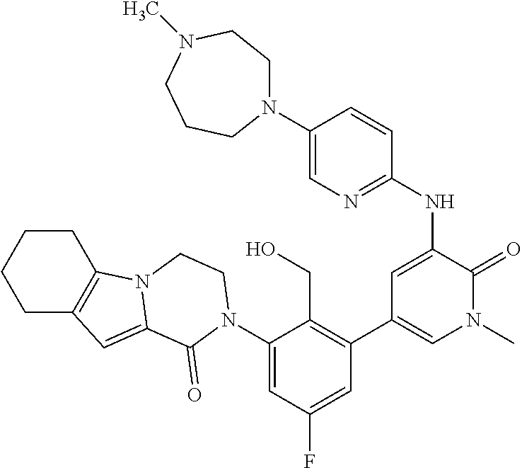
N(C1=CC(C2=C(CO)C(N3C(=O)C4=CC5=C(CCCC5)N4CC3)=CC(F)=C2)=CN(C)C1=O)C1=NC=C(N2CCN(C)CCC2)C=C1
